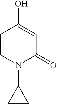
OC1=CC(=O)N(C2CC2)C=C1
